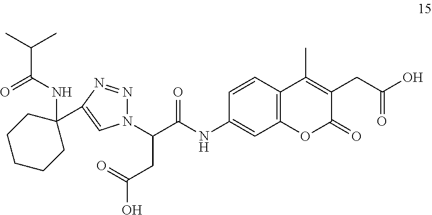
C1=CC2=C(C=C1NC(C(CC(O)=O)N1N=NC(C3(NC(C(C)C)=O)CCCCC3)=C1)=O)OC(=O)C(CC(O)=O)=C2C
